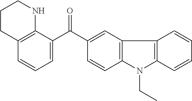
C1(C(C2=CC=CC3=C2NCCC3)=O)=CC2=C(C=C1)N(CC)C1=C2C=CC=C1
